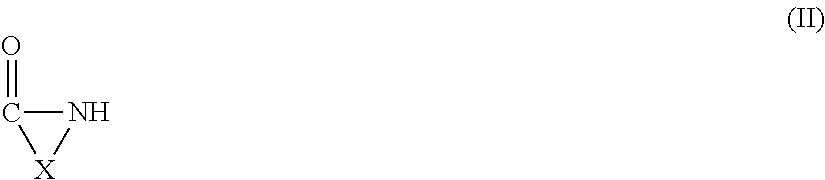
O=C1N[X]1
